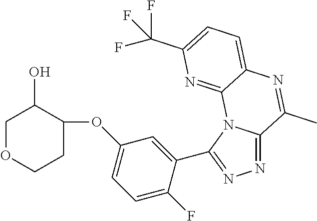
N1=C2N(C(C3=CC(OC4CCOCC4O)=CC=C3F)=N1)C1=NC(C(F)(F)F)=CC=C1N=C2C
